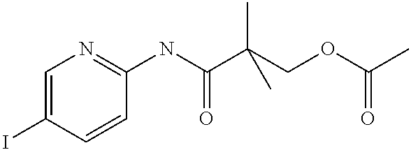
C1=C(I)C=CC(NC(C(COC(C)=O)(C)C)=O)=N1
